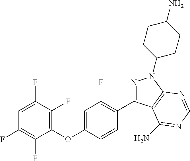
C1(OC2=CC(F)=C(C3=NN(C4CCC(N)CC4)C4=C3C(N)=NC=N4)C=C2)=C(F)C(F)=CC(F)=C1F
